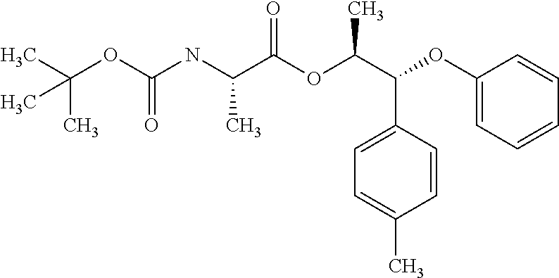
C(OC(NC(C(OC(C(C1=CC=C(C)C=C1)OC1=CC=CC=C1)C)=O)C)=O)(C)(C)C
